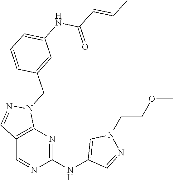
C12=C(N=C(NC3=CN(CCOC)N=C3)N=C1)N(CC1=CC(NC(C=CC)=O)=CC=C1)N=C2
